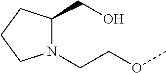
N1(CCOC)C(CO)CCC1
